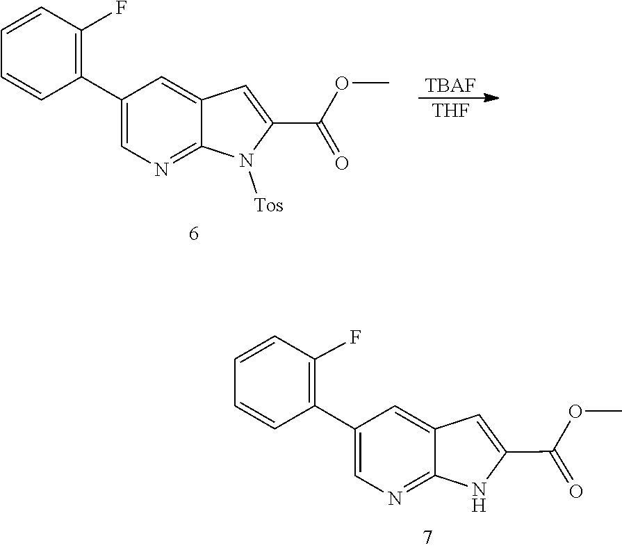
N1([Tos])C2=NC=C(C3=C(F)C=CC=C3)C=C2C=C1C(OC)=O.[TBAF].[THF].C1=CC(C2=CN=C3C(=C2)C=C(C(OC)=O)N3)=C(F)C=C1
